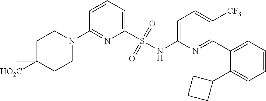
C1=CC=C(S(NC2=CC=C([CF3])C(C3=CC=CC=C3C3CCC3)=N2)(=O)=O)N=C1N1CCC([HO2C])(C)CC1
